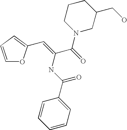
C1CN(C(=O)C(=CC2=CC=CO2)NC(C2=CC=CC=C2)=O)CC(CO)C1
